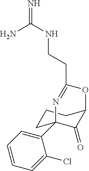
C1CC2(C3=CC=CC=C3Cl)C(=O)C(C1)OC(CCNC(=N)N)=N2
